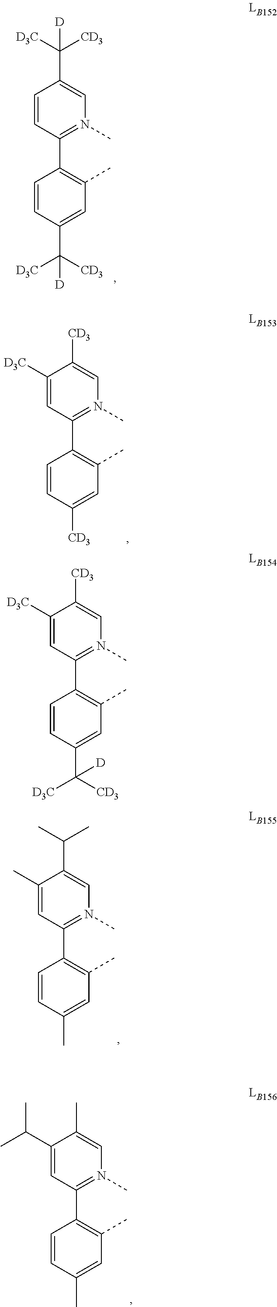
C1=CC(C2=C(C)C=C(C([CD3])([D3C])[D])C=C2)=N(C)C=C1C([D3C])([CD3])[D].C1([D3C])=CC(C2=C(C)C=C([CD3])C=C2)=N(C)C=C1[CD3].C1([D3C])=CC(C2=C(C)C=C(C([CD3])([D3C])[D])C=C2)=N(C)C=C1[CD3].C1(C)=CC(C2=C(C)C=C(C)C=C2)=N(C)C=C1C(C)C.C1(C(C)C)=CC(C2=C(C)C=C(C)C=C2)=N(C)C=C1C
